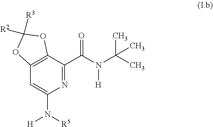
N1=C(C(N(C(C)(C)C)[H])=O)C2=C(C=C1N([R5])[H])OC([R3])([R2])O2
